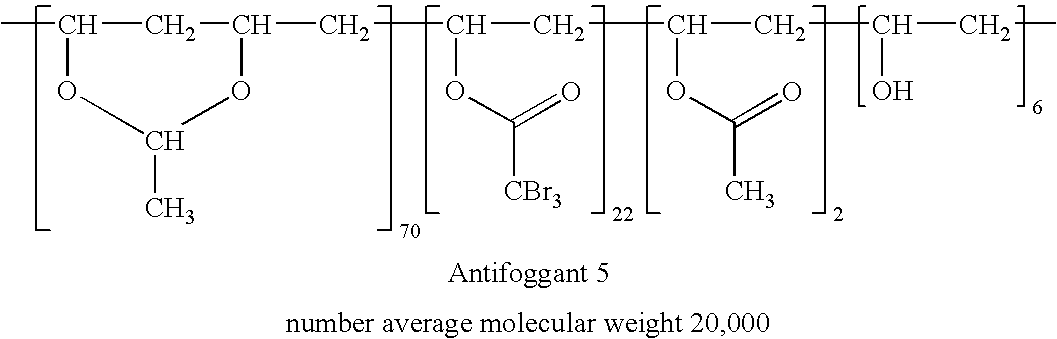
CC1CC(CC(CC(CC(CC)O)OC(C)=O)OC([CBr3])=O)OC(C)O1
